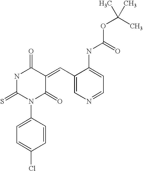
O=C1NC(=S)N(C2=CC=C(Cl)C=C2)C(=O)C1=CC1=CN=CC=C1NC(=O)OC(C)(C)C
